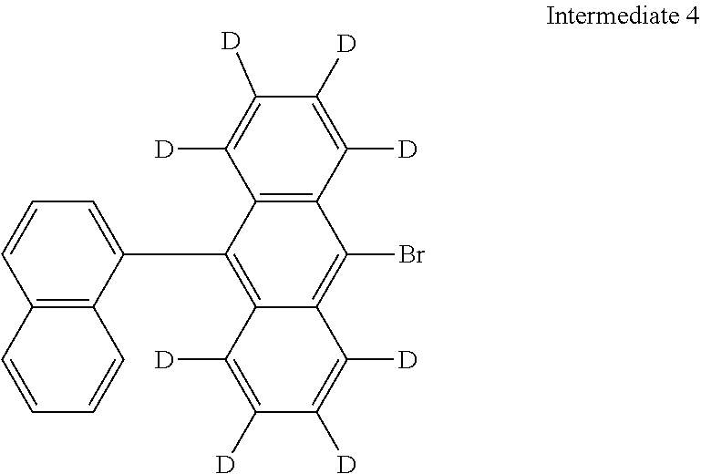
C1([D])=C([D])C([D])=C([D])C2=C1C(C1=CC=CC3=C1C=CC=C3)=C1C([D])=C([D])C([D])=C([D])C1=C2Br
